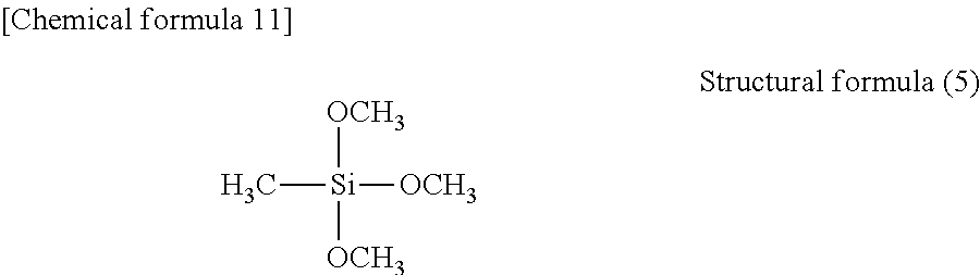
[OCH3][Si]([OCH3])([OCH3])C
